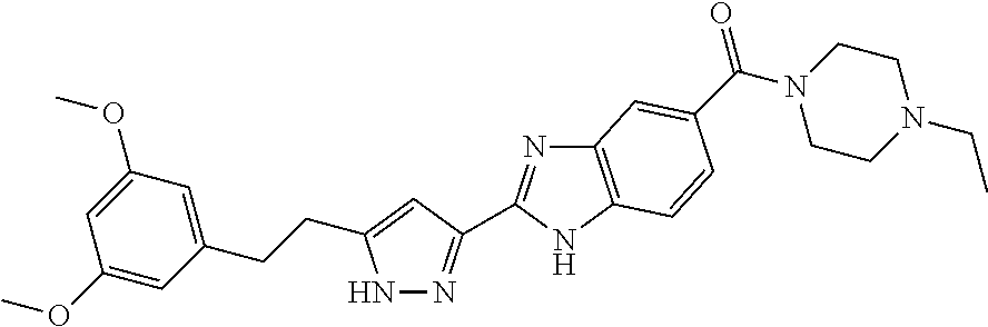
N1N=C(C2=NC3=C(N2)C=CC(C(N2CCN(CC)CC2)=O)=C3)C=C1CCC1=CC(OC)=CC(OC)=C1
